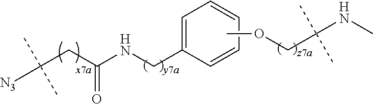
[N3]C(CC(NCC1=CC=CC=C1)=O)(C)C.COCC(NC)(C)C
